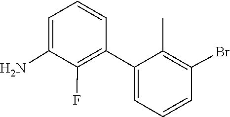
C1(C2=C(F)C(N)=CC=C2)=CC=CC(Br)=C1C
